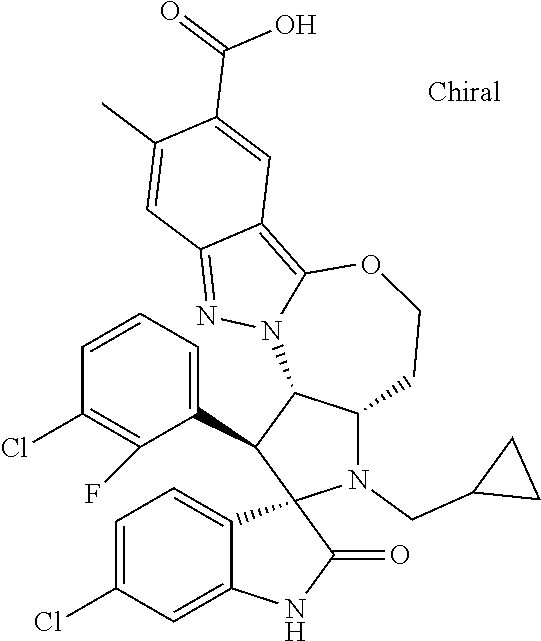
C1=C(Cl)C=C2C(=C1)C1(C(=O)N2)N(CC2CC2)C2C(C1C1=CC=CC(Cl)=C1F)N1C(=C3C(=N1)C=C(C)C(C(=O)O)=C3)OCC2
